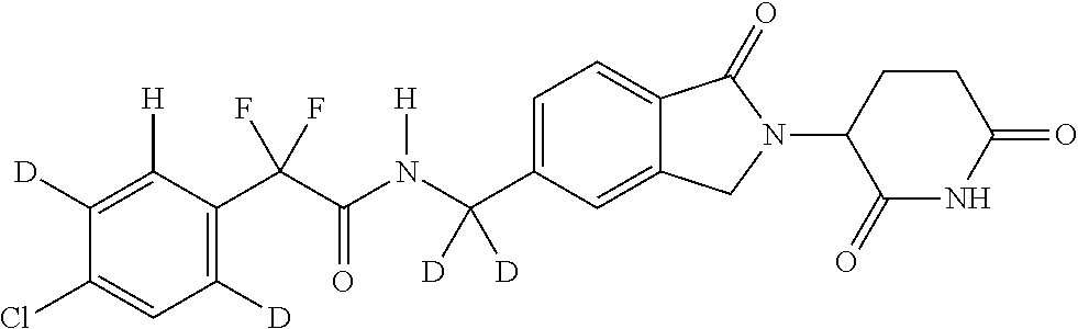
C1([D])=C([H])C(C(C(N(C(C2=CC=C3C(=C2)CN(C2C(=O)NC(=O)CC2)C3=O)([D])[D])[H])=O)(F)F)=C([D])C=C1Cl
